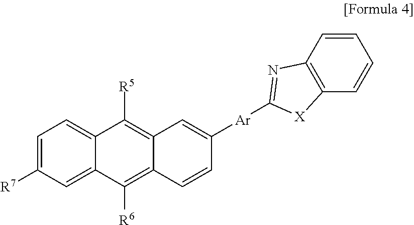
C1=C([R7])C=C2C(=C1)C([R5])=C1C(=C2[R6])C=CC([Ar]C2=NC3=C(C=CC=C3)[X]2)=C1
